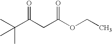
C(C)(C(CC(OCC)=O)=O)(C)C
